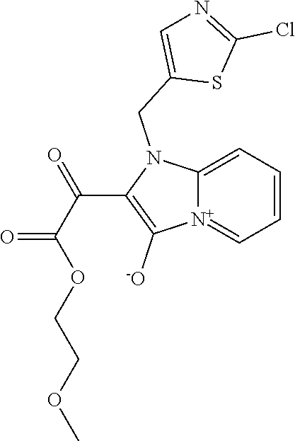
[N+]12=CC=CC=C1N(CC1=CN=C(Cl)S1)C(C(C(OCCOC)=O)=O)=C2[-O]
